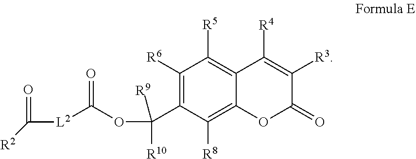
C1([R6])=C(C(OC(=O)[L2]C([R2])=O)([R9])[R10])C([R8])=C2C(=C1[R5])C([R4])=C([R3])C(=O)O2
